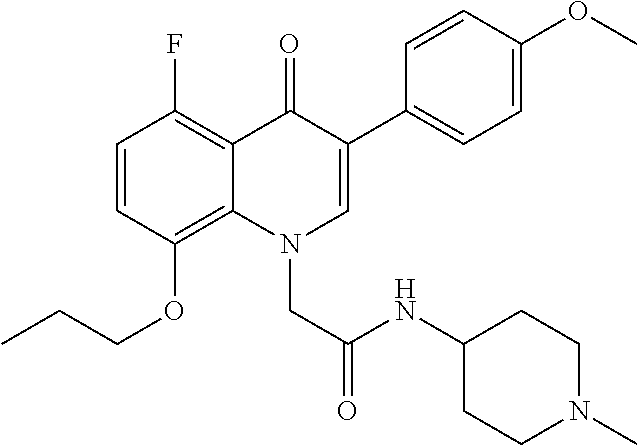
C1=CC(OCCC)=C2C(=C1F)C(=O)C(C1=CC=C(OC)C=C1)=CN2CC(NC1CCN(C)CC1)=O
